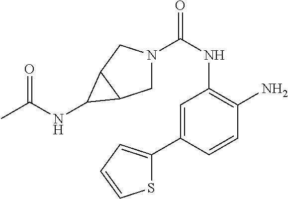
N1(C(NC2=C(N)C=CC(C3=CC=CS3)=C2)=O)CC2C(C1)C2NC(C)=O
